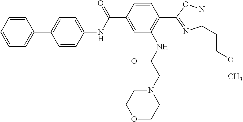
C1=CC=CC=C1C1=CC=C(NC(C2=CC(NC(CN3CCOCC3)=O)=C(C3=NC(CCOC)=NO3)C=C2)=O)C=C1
